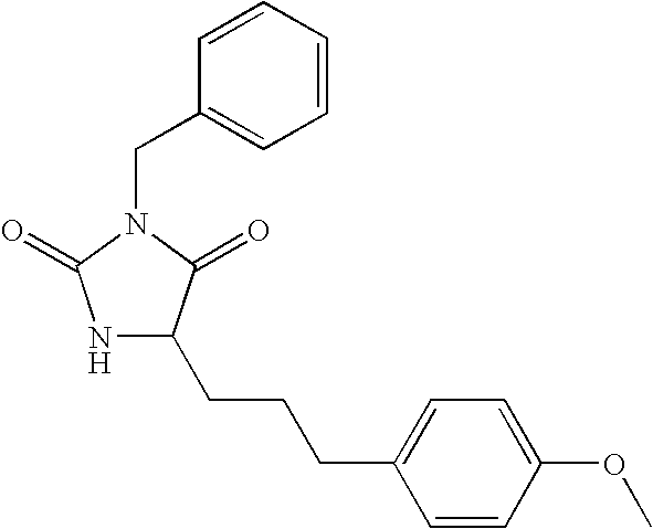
N1C(CCCC2=CC=C(OC)C=C2)C(=O)N(CC2=CC=CC=C2)C1=O
